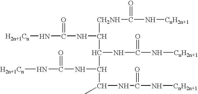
[CH2NH](C(NC(=O)N[H2n+1Cn])C(NC(=O)N[CnH2n+1])C(C(NC(=O)N[CnH2n+1])C)NC(=O)N[H2n+1Cn])C(=O)N[CnH2n+1]
